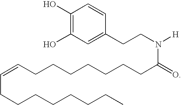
C1(O)=C(O)C=C(CCN(C(CCCCCCCC=CCCCCCCCC)=O)[H])C=C1
